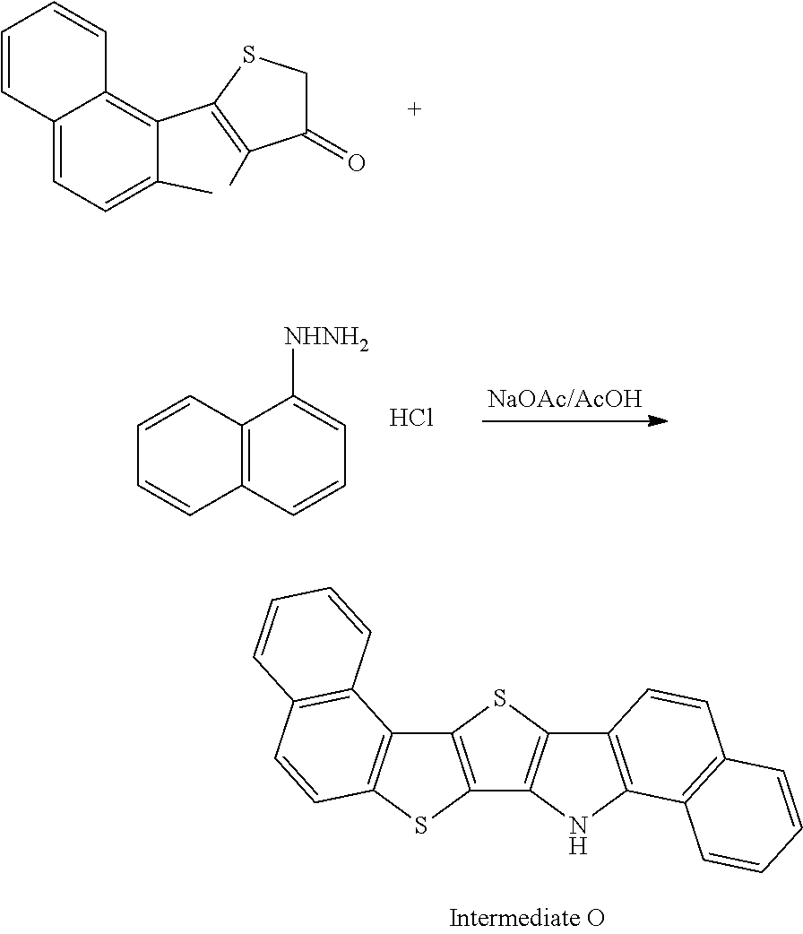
C12=CC=C(C)C(C3=C(C)C(=O)CS3)=C1C=CC=C2.C12=C(C=CC=C1[NHNH2])C=CC=C2.Cl.C12=C(C3=C(C=C1)C=CC=C3)NC1=C2SC2=C1SC1=C2C2=C(C=CC=C2)C=C1
